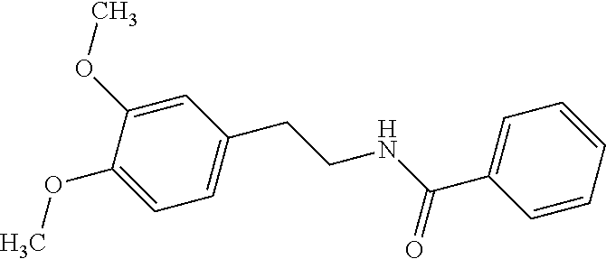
C1=C(OC)C(OC)=CC(CCNC(C2=CC=CC=C2)=O)=C1
